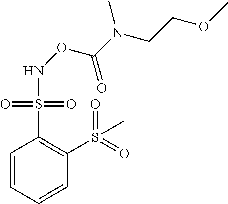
C1=CC=CC(S(C)(=O)=O)=C1S(=O)(=O)NOC(N(CCOC)C)=O
